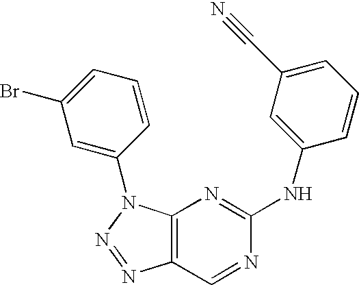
C1(NC2=CC(C#N)=CC=C2)=NC2=C(C=N1)N=NN2C1=CC(Br)=CC=C1
